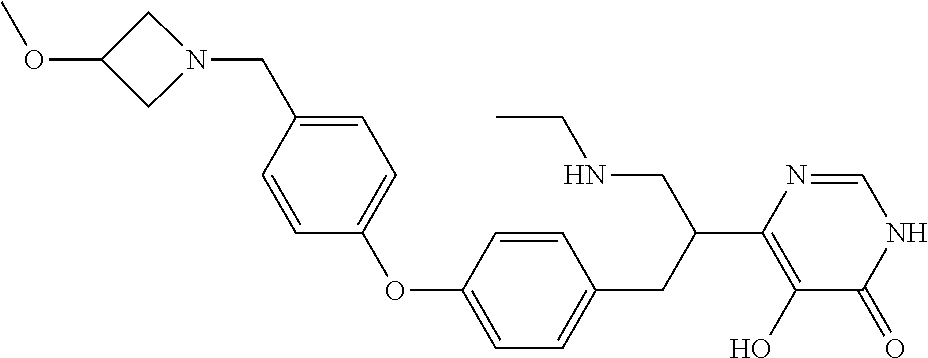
C1(OC2=CC=C(CN3CC(OC)C3)C=C2)=CC=C(CC(C2=C(O)C(=O)NC=N2)CNCC)C=C1
